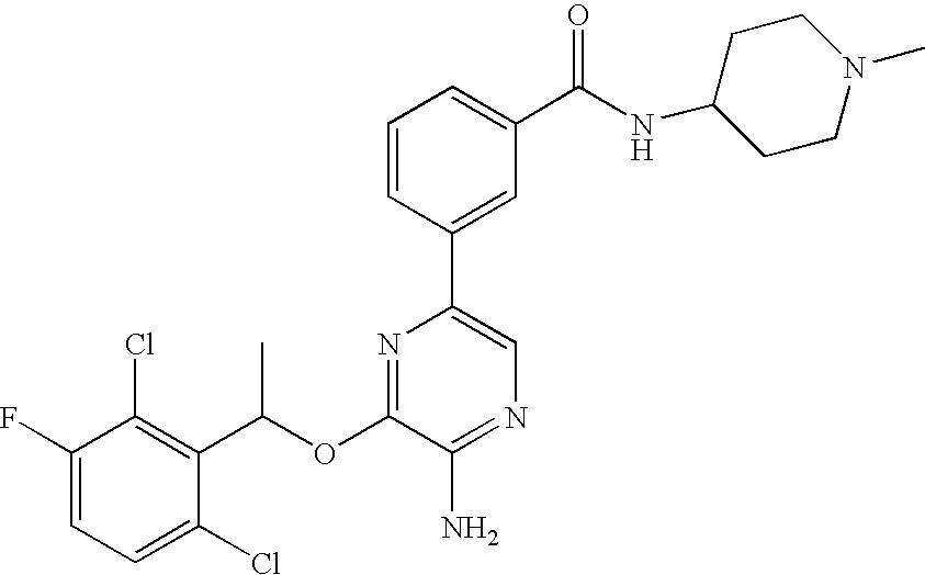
C1=C(F)C(Cl)=C(C(OC2=NC(C3=CC(C(NC4CCN(C)CC4)=O)=CC=C3)=CN=C2N)C)C(Cl)=C1
